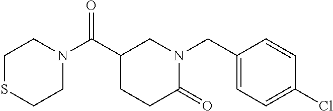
C1SCCN(C(C2CCC(=O)N(CC3=CC=C(Cl)C=C3)C2)=O)C1
